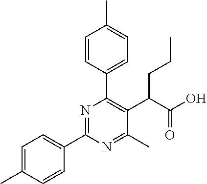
C1(C2=NC(C3=CC=C(C)C=C3)=C(C(C(O)=O)CCC)C(C)=N2)=CC=C(C)C=C1
